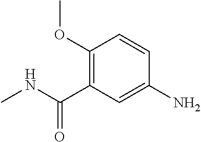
C1(OC)=C(C(NC)=O)C=C(N)C=C1
